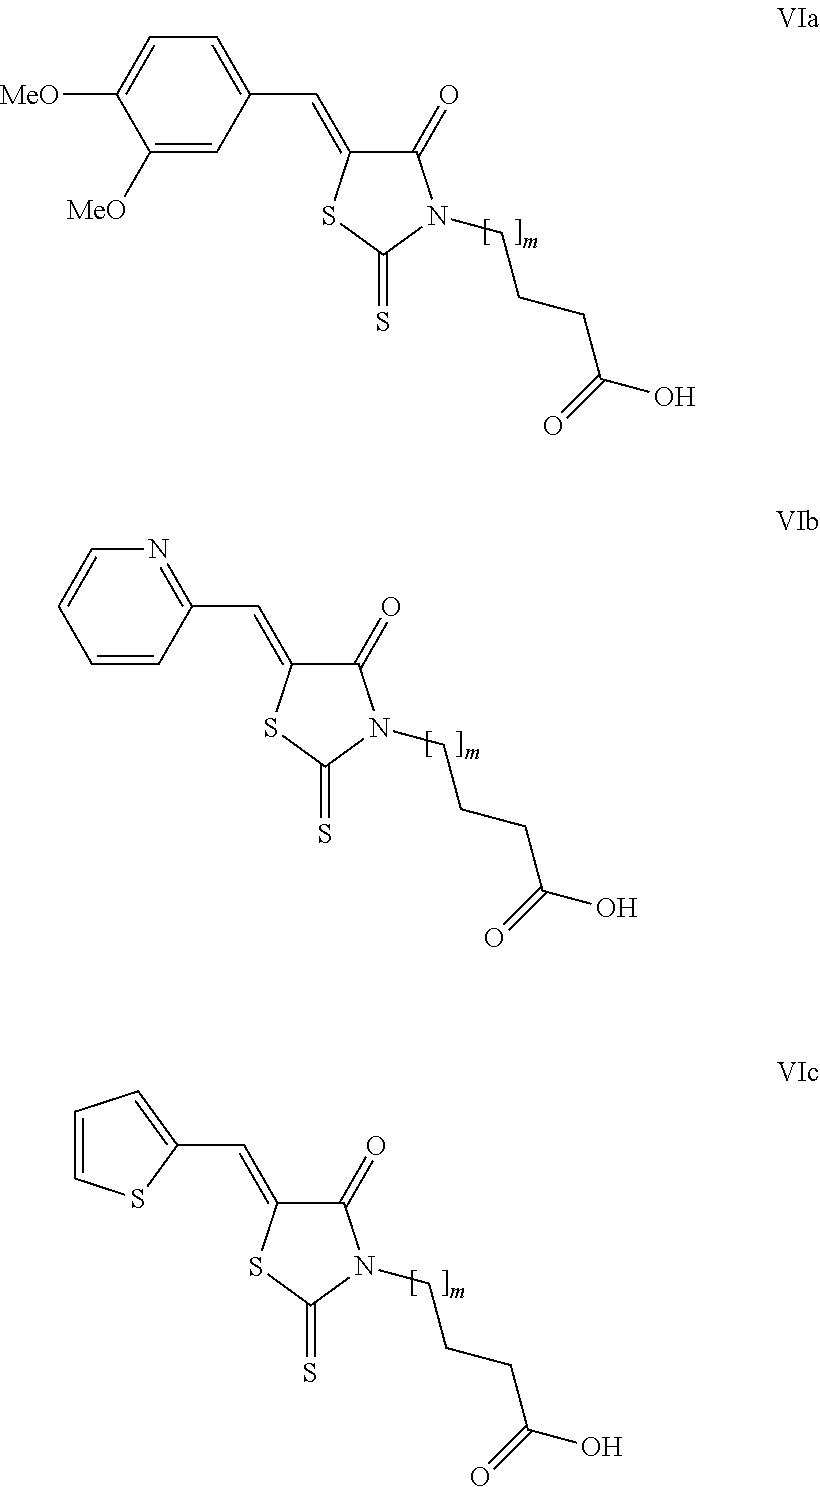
C1(C=C2C(=O)N(CCCC(O)=O)C(=S)S2)=CC=C([MeO])C([MeO])=C1.C1(C=C2C(=O)N(CCCC(O)=O)C(=S)S2)=NC=CC=C1.C(=C1C(=O)N(CCCC(O)=O)C(=S)S1)C1=CC=CS1
